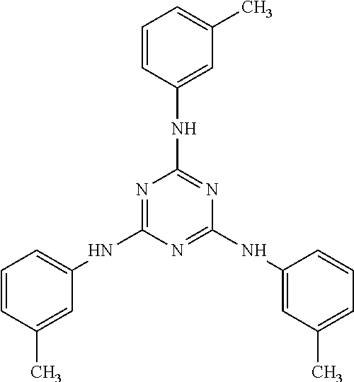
C1=CC(NC2=NC(NC3=CC(C)=CC=C3)=NC(NC3=CC=CC(C)=C3)=N2)=CC(C)=C1
